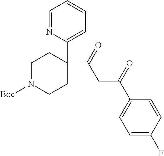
C1=NC(C2(C(=O)CC(C3=CC=C(F)C=C3)=O)CCN([Boc])CC2)=CC=C1
